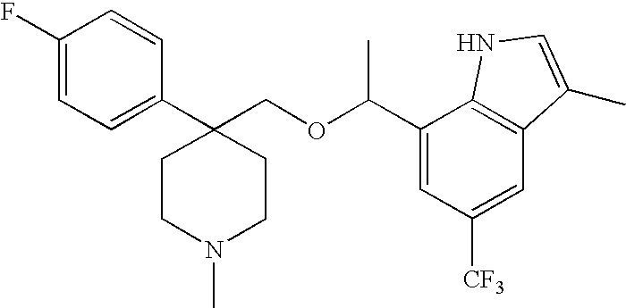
C1(C2(COC(C3=CC([CF3])=CC4=C3NC=C4C)C)CCN(C)CC2)=CC=C(F)C=C1
